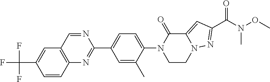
C1(C2=CC=C(N3CCN4C(=CC(C(N(OC)C)=O)=N4)C3=O)C(C)=C2)=NC2=C(C=N1)C=C(C(F)(F)F)C=C2
